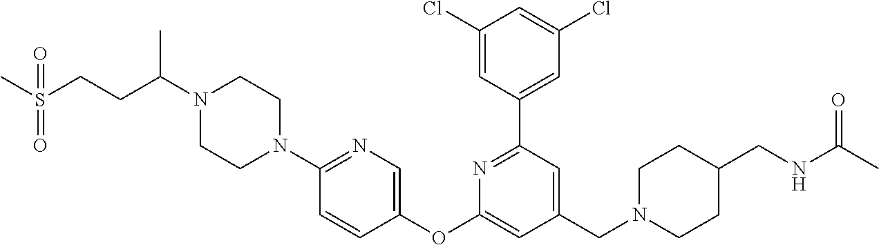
N1(C(CCS(C)(=O)=O)C)CCN(C2=NC=C(OC3=CC(CN4CCC(CNC(C)=O)CC4)=CC(C4=CC(Cl)=CC(Cl)=C4)=N3)C=C2)CC1
